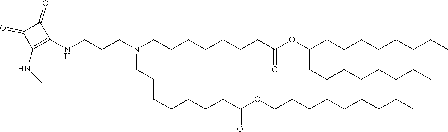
C(CCC)CCCC(COC(CCCCCCCN(CCCCCCCC(OC(CCCCCCCC)CCCCCCCC)=O)CCCNC1=C(NC)C(=O)C1=O)=O)C
